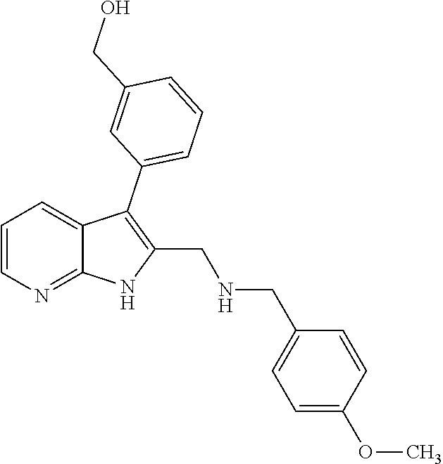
C1=CN=C2C(=C1)C(C1=CC=CC(CO)=C1)=C(CNCC1=CC=C(OC)C=C1)N2
